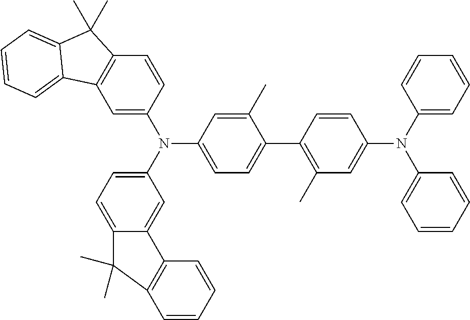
C1=C(N(C2=CC=C3C(=C2)C2=C(C=CC=C2)C3(C)C)C2=CC=C(C3=C(C)C=C(N(C4=CC=CC=C4)C4=CC=CC=C4)C=C3)C(C)=C2)C=CC2=C1C1=CC=CC=C1C2(C)C
